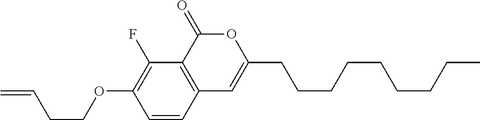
C1=CC2=C(C(F)=C1OCCC=C)C(=O)OC(CCCCCCCCC)=C2
